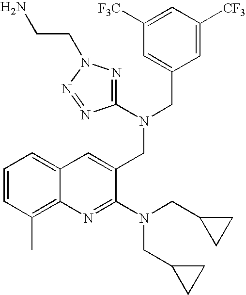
C12=CC=CC(C)=C1N=C(N(CC1CC1)CC1CC1)C(CN(C1=NN(CCN)N=N1)CC1=CC([F3C])=CC([CF3])=C1)=C2
